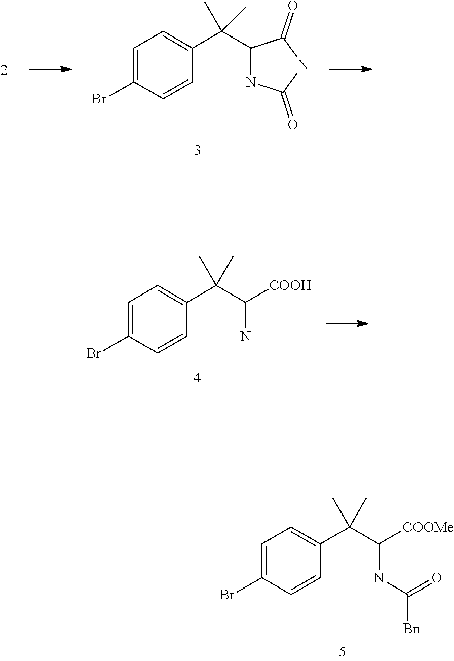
C1=C(Br)C=CC(C(C(NC([Bn])=O)[COOMe])(C)C)=C1.C1=C(Br)C=CC(C(C2NC(=O)NC2=O)(C)C)=C1.C1=C(Br)C=CC(C(C(N)[COOH])(C)C)=C1
